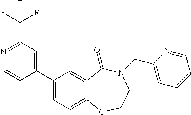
C1(C(F)(F)F)=NC=CC(C2=CC=C3C(=C2)C(=O)N(CC2=CC=CC=N2)CCO3)=C1
